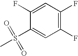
FC1=C(F)C=C(S(C)(=O)=O)C(F)=C1
